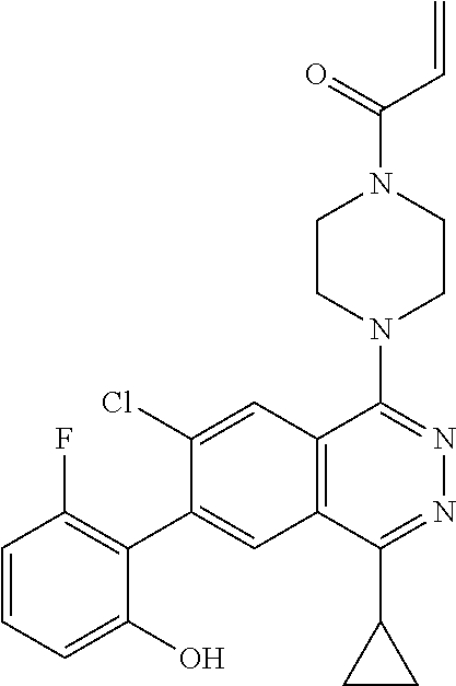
C(N1CCN(C2=NN=C(C3CC3)C3=C2C=C(Cl)C(C2=C(F)C=CC=C2O)=C3)CC1)(C=C)=O
